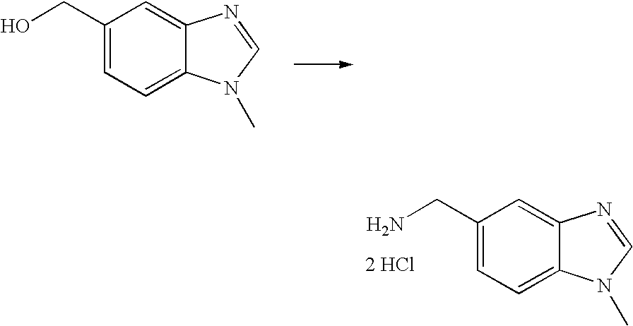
C1=C2C(=CC=C1CN)N(C)C=N2.[2 HCl].C1=C2C(=CC=C1CO)N(C)C=N2
